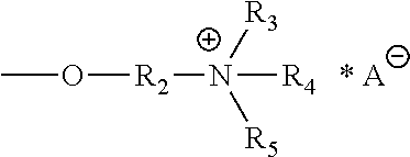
CO[R2][N+]([R4])([R3])[R5].[* A]
